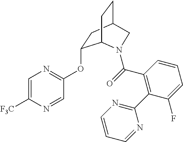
C1=C([F3C])N=CC(OC2CC3CCC2N(C(=O)C2=C(C4=NC=CC=N4)C(F)=CC=C2)C3)=N1
